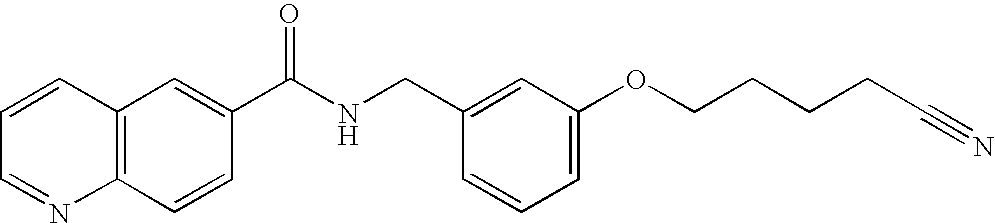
C1=CC=NC2=C1C=C(C(NCC1=CC(OCCCCC#N)=CC=C1)=O)C=C2
